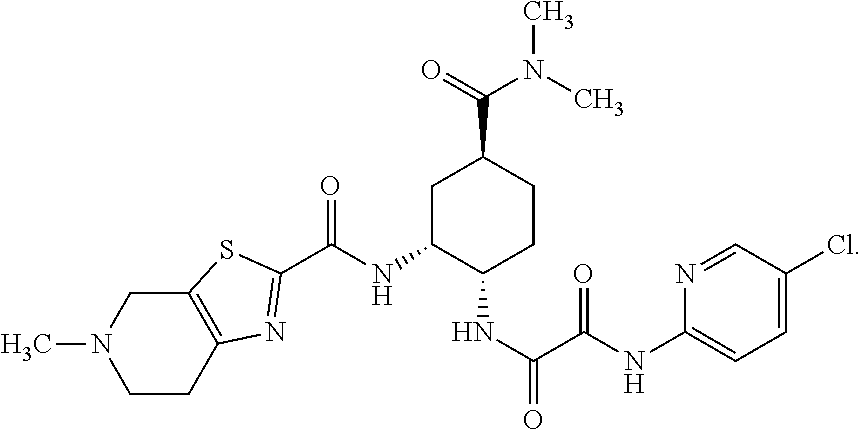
C1CC2=C(CN1C)SC(C(NC1C(NC(C(=O)NC3=CC=C(Cl)C=N3)=O)CCC(C(=O)N(C)C)C1)=O)=N2
